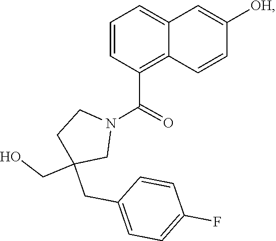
N1(C(C2=C3C(=CC=C2)C=C([OH])C=C3)=O)CCC(CC2=CC=C(F)C=C2)(CO)C1
